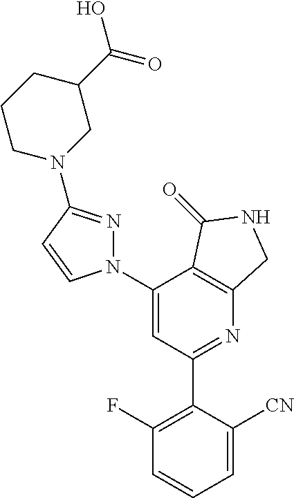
C1(N2N=C(N3CC(C(O)=O)CCC3)C=C2)=CC(C2=C(F)C=CC=C2[CN])=NC2=C1C(=O)NC2
